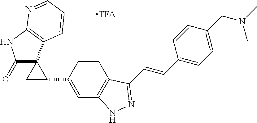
C1=CC(C2CC23C(=O)NC2=C3C=CC=N2)=CC2=C1C(C=CC1=CC=C(CN(C)C)C=C1)=NN2
